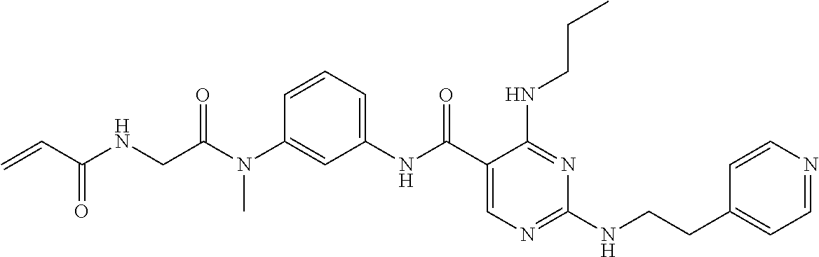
C1(NC(C2=CN=C(NCCC3=CC=NC=C3)N=C2NCCC)=O)=CC=CC(N(C(=O)CNC(=O)C=C)C)=C1
